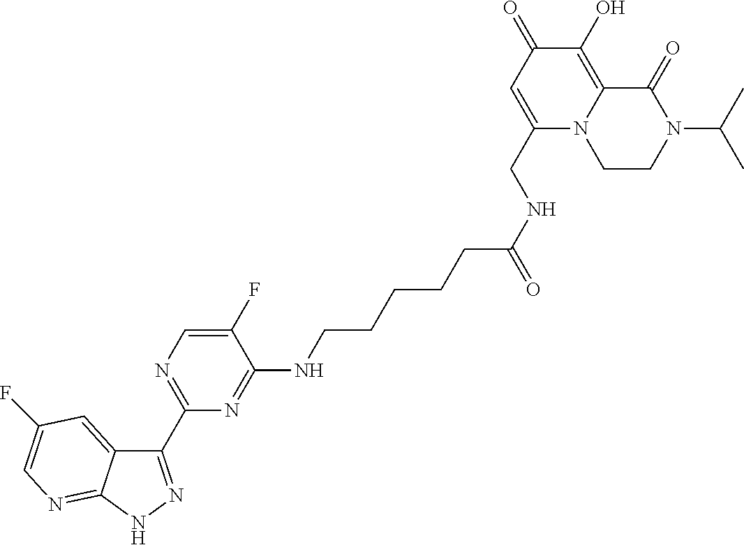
C1(C2=NC=C(F)C(NCCCCCC(NCC3=CC(=O)C(O)=C4N3CCN(C(C)C)C4=O)=O)=N2)=NNC2=NC=C(F)C=C12
